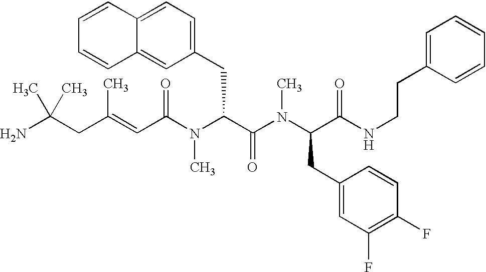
NC(CC(=CC(N(C(C(N(C(CC1=CC(F)=C(F)C=C1)C(NCCC1=CC=CC=C1)=O)C)=O)CC1=CC=C2C(=C1)C=CC=C2)C)=O)C)(C)C
